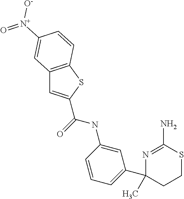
C12=C(SC(C(=O)NC3=CC(C4(C)N=C(N)SCC4)=CC=C3)=C1)C=CC([N+](=O)[O-])=C2
